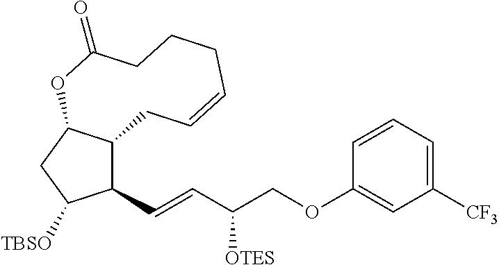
C(=CC(COC1=CC([CF3])=CC=C1)[OTES])C1C2C(CC1[TBSO])OC(=O)CCCC=CC2
